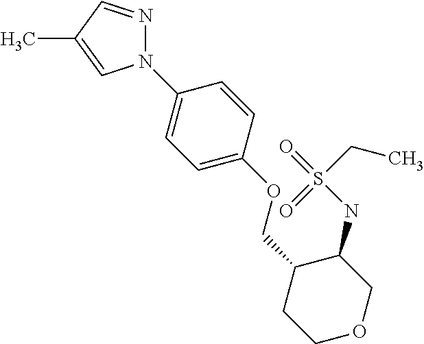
N1(C2=CC=C(OCC3CCOCC3NS(CC)(=O)=O)C=C2)N=CC(C)=C1
